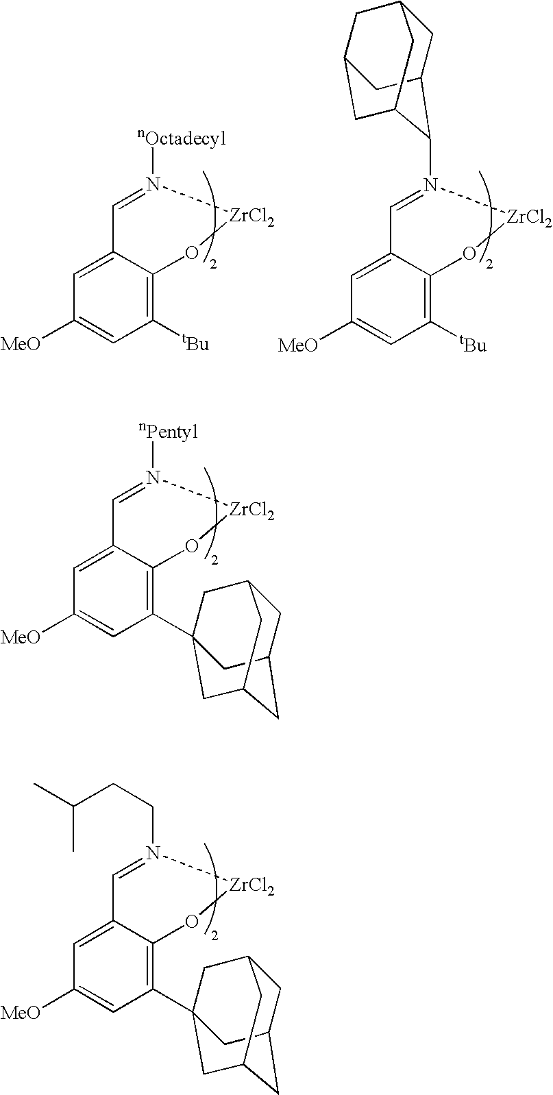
C1=N([nOctadecyl])[ZrCl2]OC2=C([tBu])C=C([MeO])C=C12.C1=N(C2C3CC4CC(CC2C4)C3)[ZrCl2]OC2=C([tBu])C=C([MeO])C=C12.C1=N([nPentyl])[ZrCl2]OC2=C(C34CC5CC(CC(C3)C5)C4)C=C([MeO])C=C12.C1=N(CCC(C)C)[ZrCl2]OC2=C(C34CC5CC(CC(C3)C5)C4)C=C([MeO])C=C12
